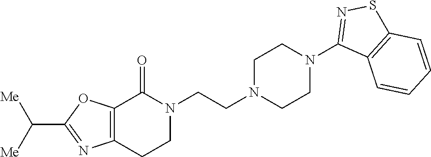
N1(CCN2CCN(C3=NSC4=C3C=CC=C4)CC2)C(=O)C2=C(CC1)N=C(C([Me])[Me])O2
